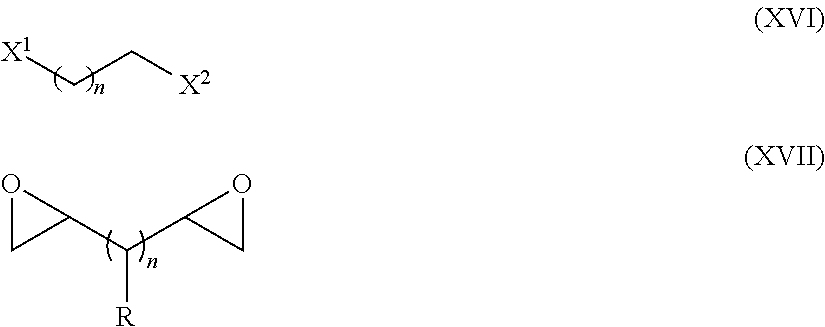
C(C[X2])[X1].C([R])(C1OC1)C1CO1
